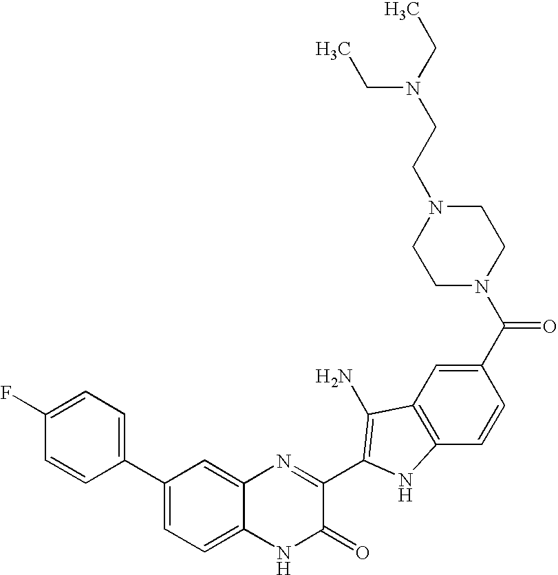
C1=C2C(=CC(C3=CC=C(F)C=C3)=C1)N=C(C1=C(N)C3=C(C=CC(C(N4CCN(CCN(CC)CC)CC4)=O)=C3)N1)C(=O)N2
